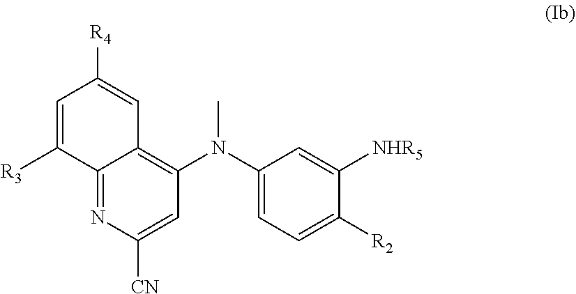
C1=C([R3])C2=NC([CN])=CC(N(C3=CC=C([R2])C([NHR5])=C3)C)=C2C=C1[R4]
